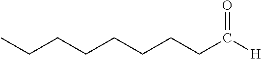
O=C(CCCCCCCC)[H]
